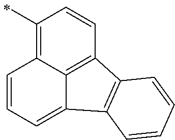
C12=C3C=CC(C)=C1C=CC=C2C1=C3C=CC=C1
